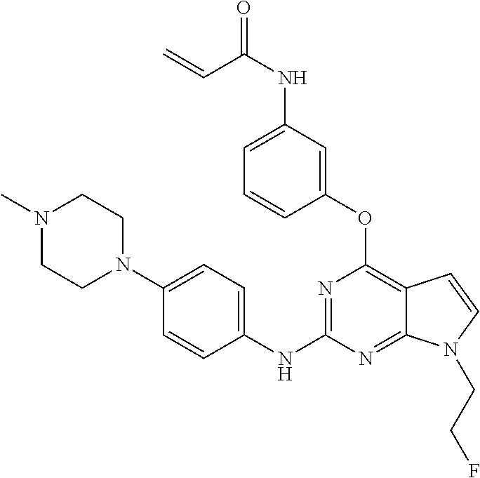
O=C(NC1=CC=CC(OC2=C3C(=NC(NC4=CC=C(N5CCN(C)CC5)C=C4)=N2)N(CCF)C=C3)=C1)C=C
